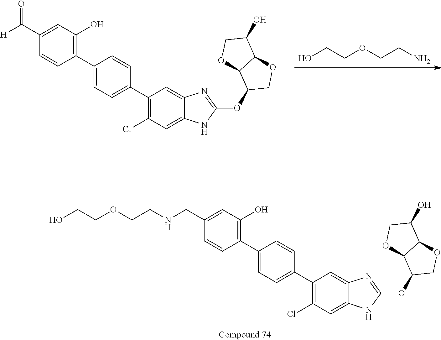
C1(CNCCOCCO)=CC(O)=C(C2=CC=C(C3=C(Cl)C=C4C(=C3)N=C(OC3COC5C3OCC5O)N4)C=C2)C=C1.C1(C([H])=O)=CC(O)=C(C2=CC=C(C3=C(Cl)C=C4C(=C3)N=C(OC3COC5C3OCC5O)N4)C=C2)C=C1.OCCOCCN
